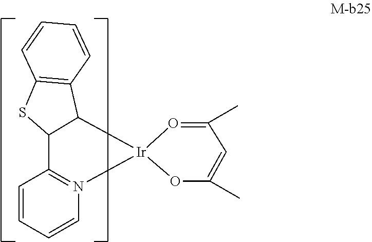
C1=CC=CN2=C1C1C(C3=C(S1)C=CC=C3)[Ir]21OC(C)=CC(C)=O1
